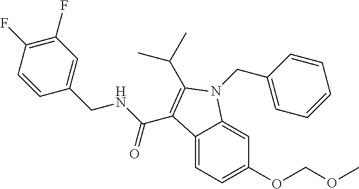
C12=CC=C(OCOC)C=C1N(CC1=CC=CC=C1)C(C(C)C)=C2C(NCC1=CC(F)=C(F)C=C1)=O
